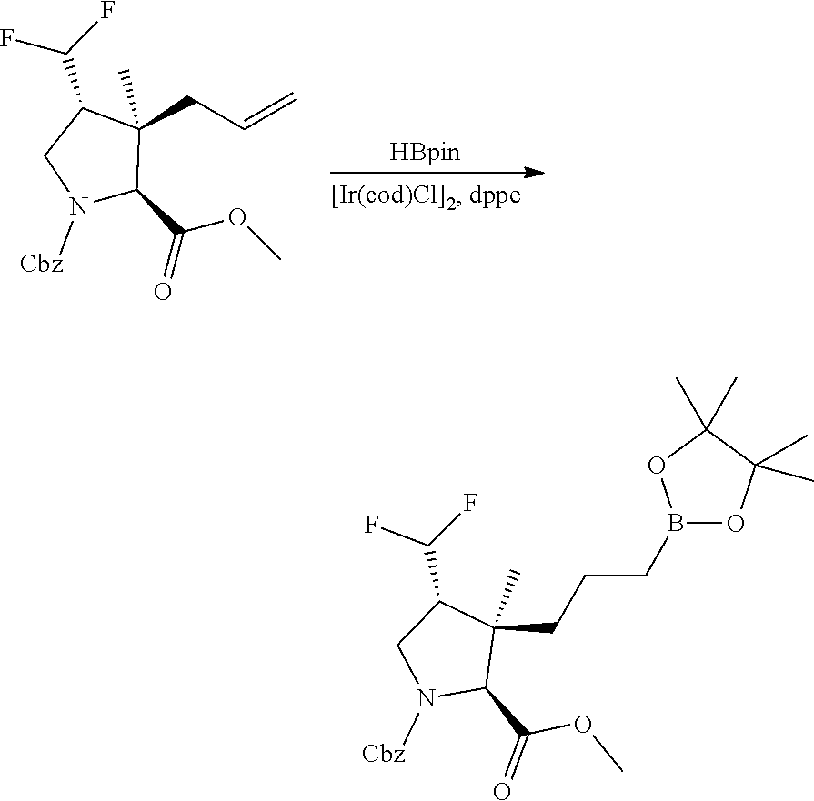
C1(C(=O)OC)N([Cbz])CC(C(F)F)C1(C)CC=C.C1(C(=O)OC)N([Cbz])CC(C(F)F)C1(C)CCCB1OC(C)(C)C(C)(C)O1
